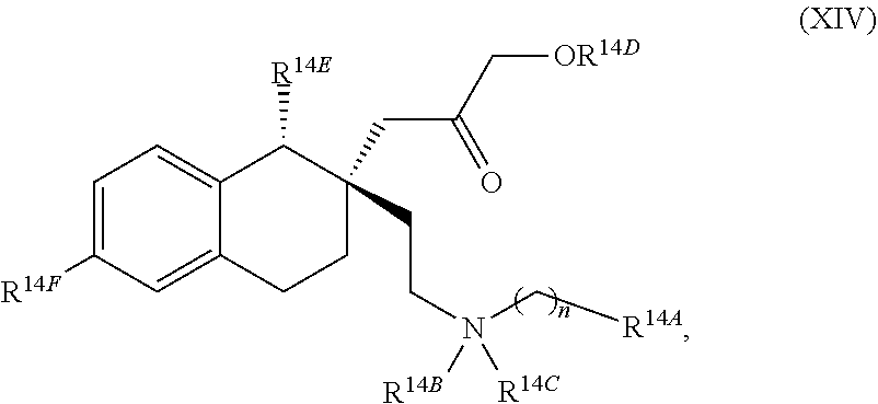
C1=C([R14F])C=C2C(=C1)C([R14E])C(CCN([R14C])([R14B])C[R14A])(CC(C[OR14D])=O)CC2
